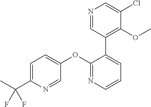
C1=C(C(F)(F)C)N=CC(OC2=NC=CC=C2C2=C(OC)C(Cl)=CN=C2)=C1
